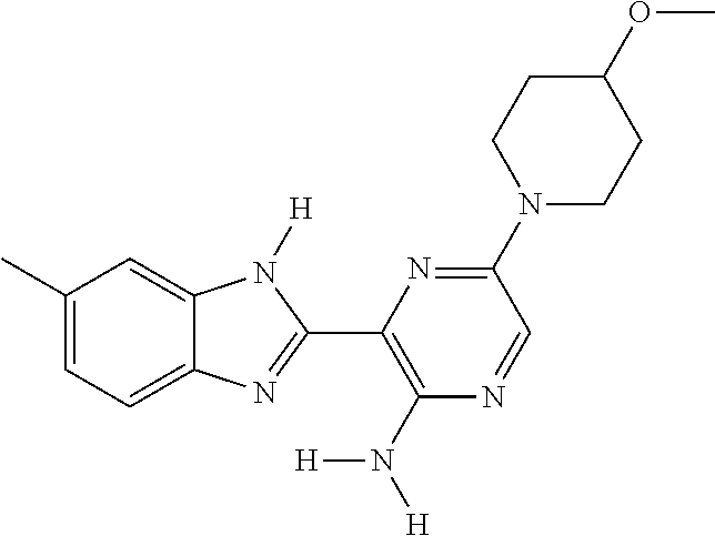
C1(C)=CC=C2C(=C1)N([H])C(C1=C(N([H])[H])N=CC(N3CCC(OC)CC3)=N1)=N2
